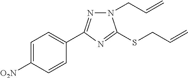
N1(CC=C)N=C(C2=CC=C([O2N])C=C2)N=C1SCC=C
